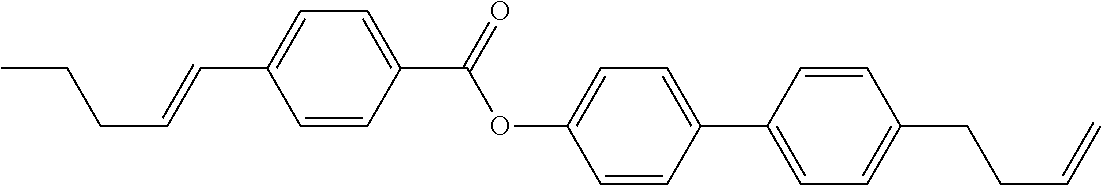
C1=CC(C(OC2=CC=C(C3=CC=C(CCC=C)C=C3)C=C2)=O)=CC=C1C=CCCC
